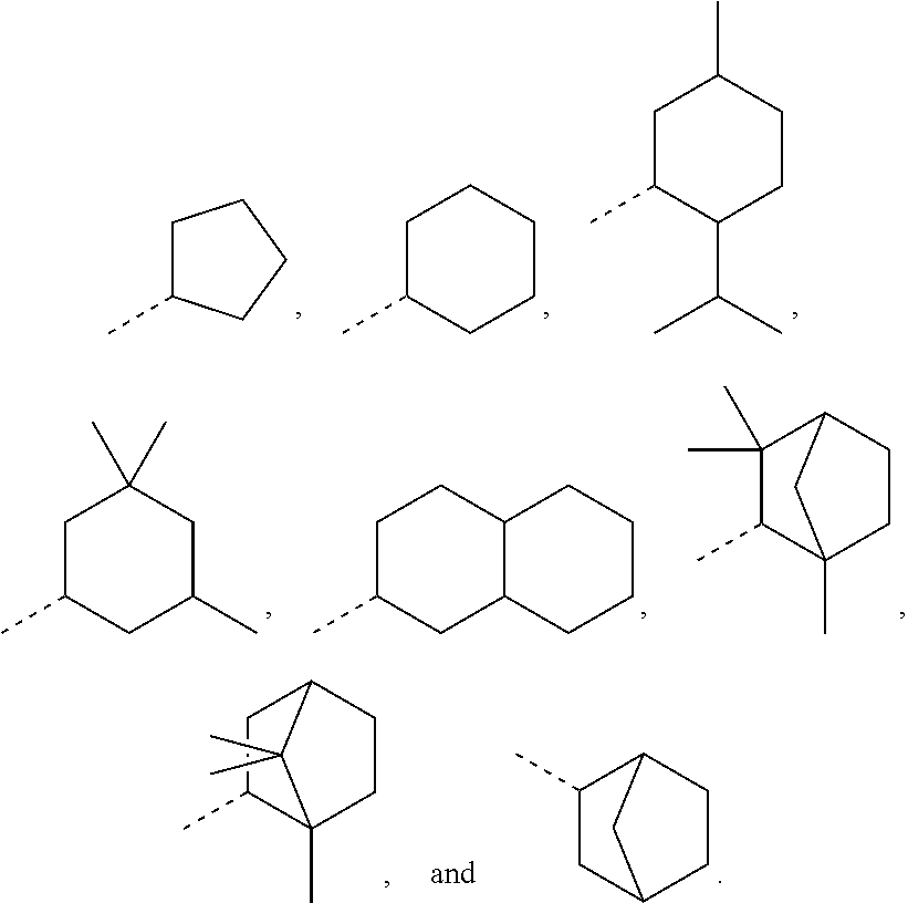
C1CC(C)CC1.C1CC(C)CCC1.CC(C)C1C(C)CC(C)CC1.C1(C)CC(C)CC(C)(C)C1.C1CC(C)CC2C1CCCC2.C1(C)(C)C(C)C2(C)CCC1C2.C1C(C)C2(C)CCC1C2(C)C.CC1CC2CCC1C2
